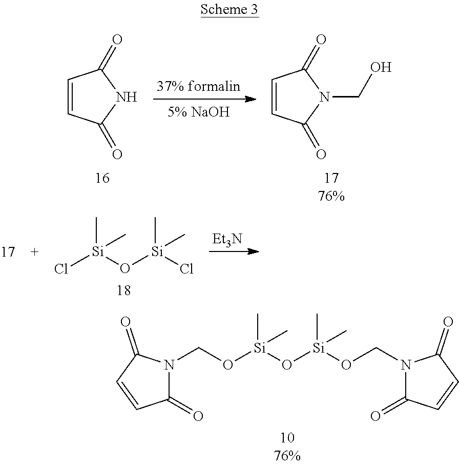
O([Si](O[Si](OCN1C(=O)C=CC1=O)(C)C)(C)C)CN1C(=O)C=CC1=O.C1=CC(=O)NC1=O.C1=CC(=O)N(CO)C1=O.Cl[Si](O[Si](Cl)(C)C)(C)C.[Et3N]
